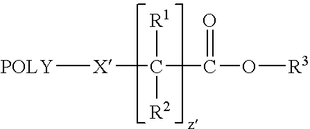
C(C(O[R3])=O)([X][POLY])([R1])[R2]
